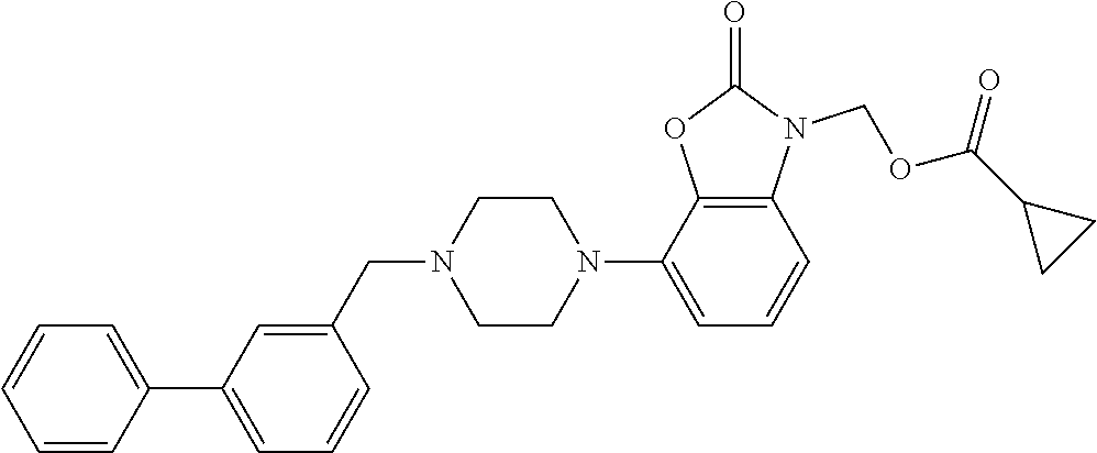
C1=CC=CC(C2=CC=CC(CN3CCN(C4=CC=CC5=C4OC(=O)N5COC(C4CC4)=O)CC3)=C2)=C1
